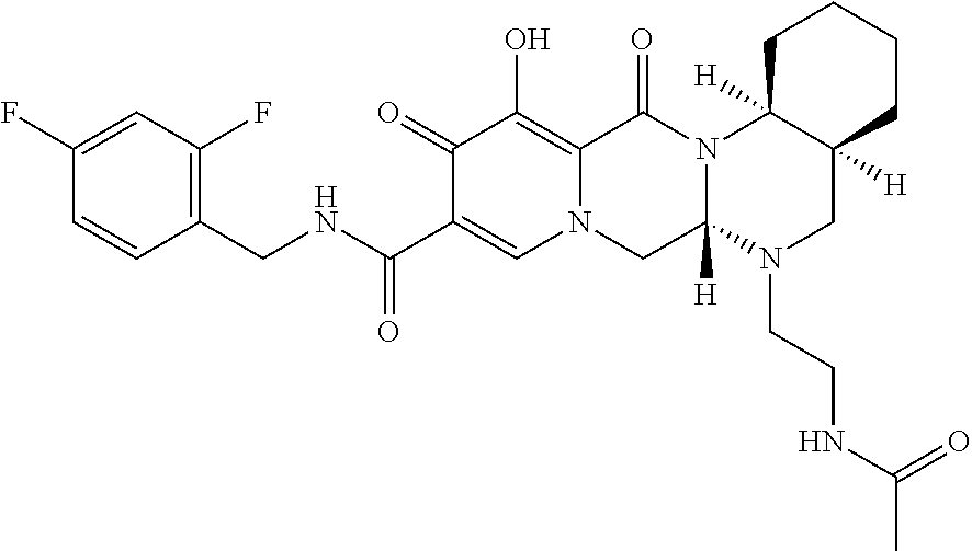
C1(CNC(C2=CN3C(=C(O)C2=O)C(=O)N2C([H])(C3)N(CCNC(C)=O)CC3([H])C2([H])CCCC3)=O)=C(F)C=C(F)C=C1
